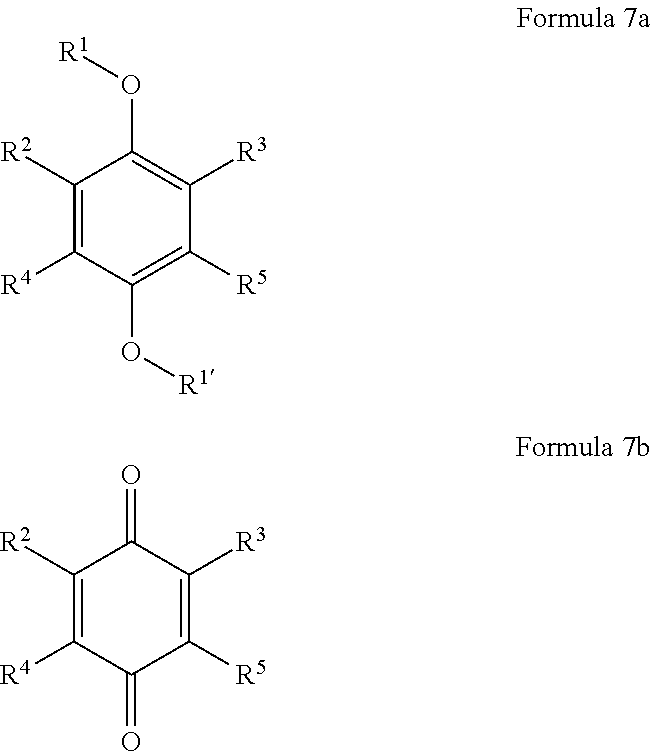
C1([R2])=C([R4])C(O[R1])=C([R5])C([R3])=C1O[R1].C1([R2])=C([R4])C(=O)C([R5])=C([R3])C1=O
